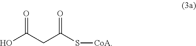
OC(CC(S[CoA])=O)=O
